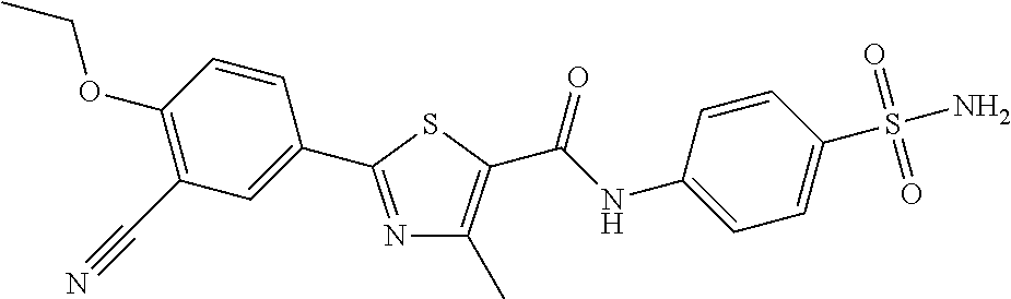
N1=C(C2=CC(C#N)=C(OCC)C=C2)SC(C(NC2=CC=C(S(N)(=O)=O)C=C2)=O)=C1C
